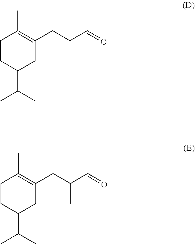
C1CC(C(C)C)CC(CCC=O)=C1C.C1CC(C(C)C)CC(CC(C=O)C)=C1C
